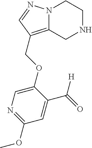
N12C(=C(COC3=CN=C(OC)C=C3C(=O)[H])C=N1)CNCC2
